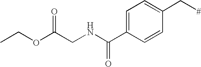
C1=C(C(NCC(OCC)=O)=O)C=CC(C[#])=C1
